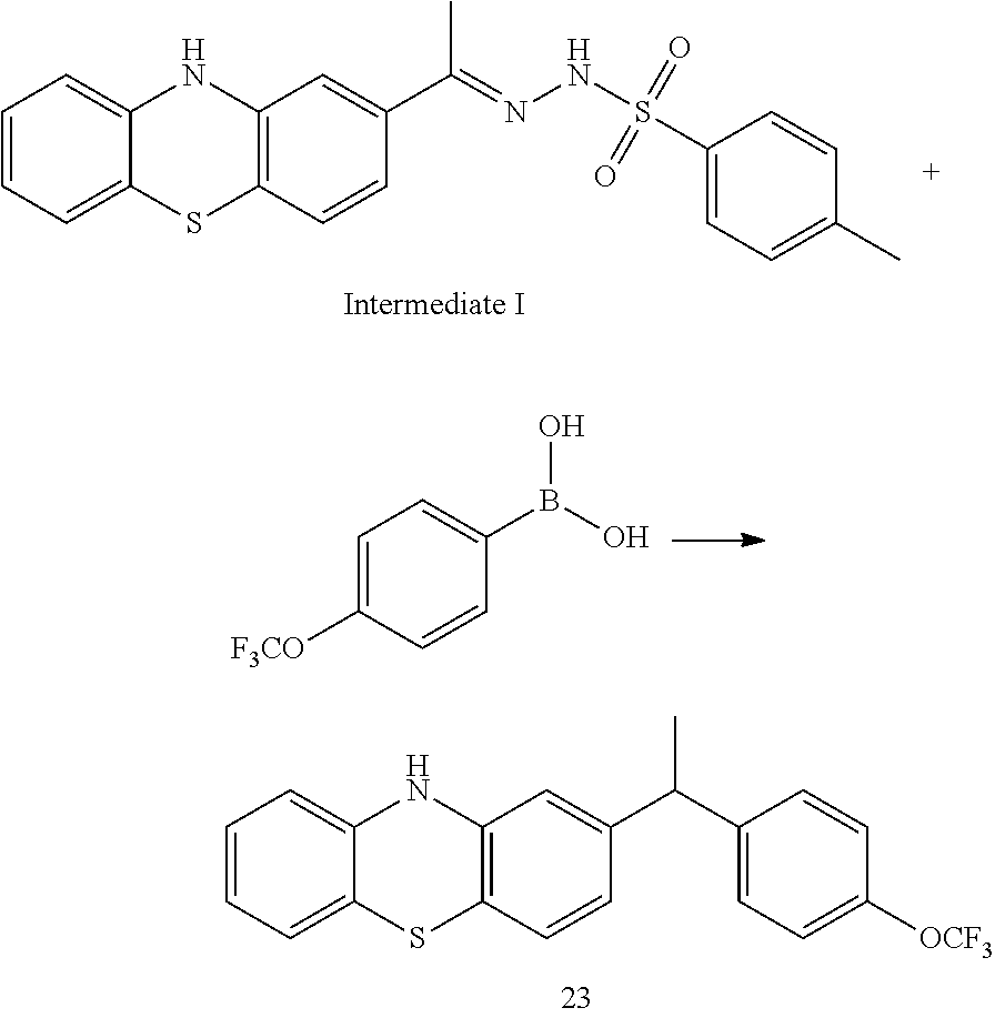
C12=C(NC3=CC=CC=C3S1)C=C(C(C)=NNS(=O)(=O)C1=CC=C(C)C=C1)C=C2.C1([F3CO])=CC=C(B(O)O)C=C1.C1=CC=C2C(=C1)SC1=C(N2)C=C(C(C2=CC=C([OCF3])C=C2)C)C=C1
